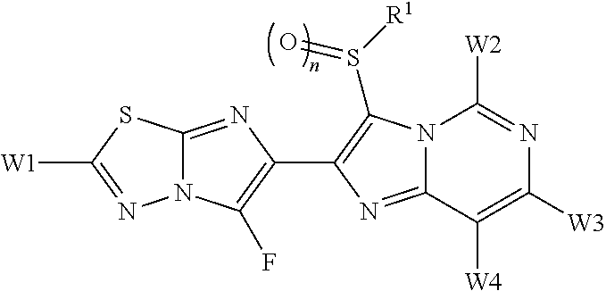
N12C(=NC(C3=C(S([R1])=O)N4C(=N3)C([W4])=C([W3])N=C4[W2])=C1F)SC([W1])=N2
